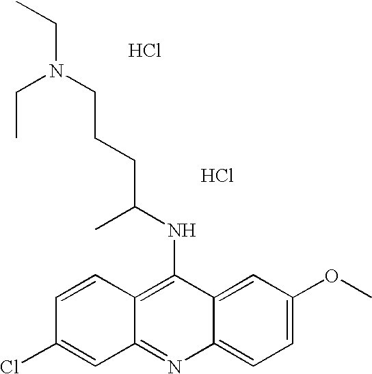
C12=NC3=CC=C(OC)C=C3C(NC(C)CCCN(CC)CC)=C1C=CC(Cl)=C2.Cl.Cl
